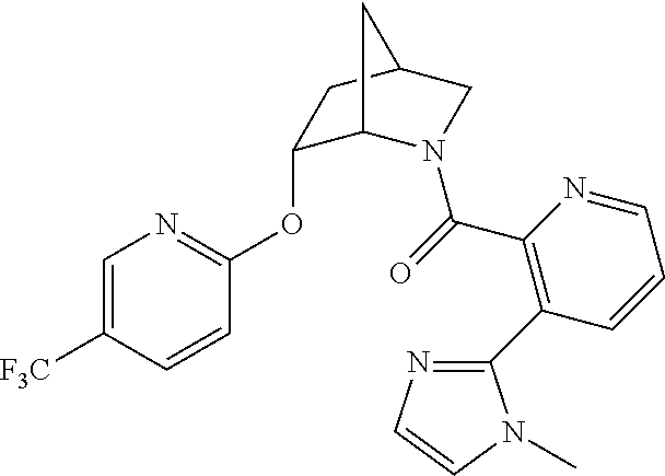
C1=C([F3C])C=CC(OC2C3N(C(=O)C4=C(C5=NC=CN5C)C=CC=N4)CC(C2)C3)=N1
